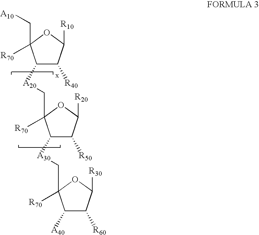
C1([A20]CC2([R70])C([A30]CC3([R70])C([A40])C([R60])C([R30])O3)C([R50])C([R20])O2)C([R40])C([R10])OC1(C[A10])[R70]
